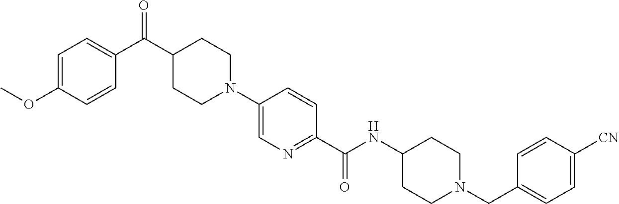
C1(C(C2=CC=C(OC)C=C2)=O)CCN(C2=CN=C(C(NC3CCN(CC4=CC=C([CN])C=C4)CC3)=O)C=C2)CC1
